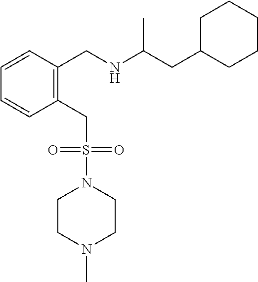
C1=CC=CC(CNC(CC2CCCCC2)C)=C1CS(N1CCN(C)CC1)(=O)=O
